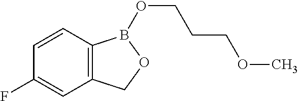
C12=C(C=CC(F)=C1)B(OCCCOC)OC2
